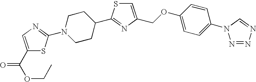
C1=C(COC2=CC=C(N3N=NN=C3)C=C2)N=C(C2CCN(C3=NC=C(C(OCC)=O)S3)CC2)S1
